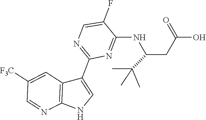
C1(NC(CC(O)=O)C(C)(C)C)=NC(C2=CNC3=C2C=C([F3C])C=N3)=NC=C1F
